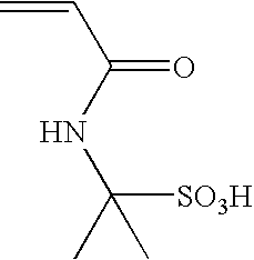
C=CC(=O)NC(C)([SO3H])C
